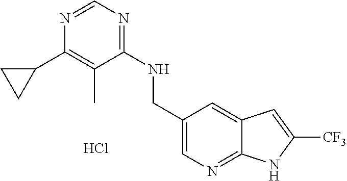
C1=C(CNC2=NC=NC(C3CC3)=C2C)C=C2C(=N1)NC([CF3])=C2.Cl
